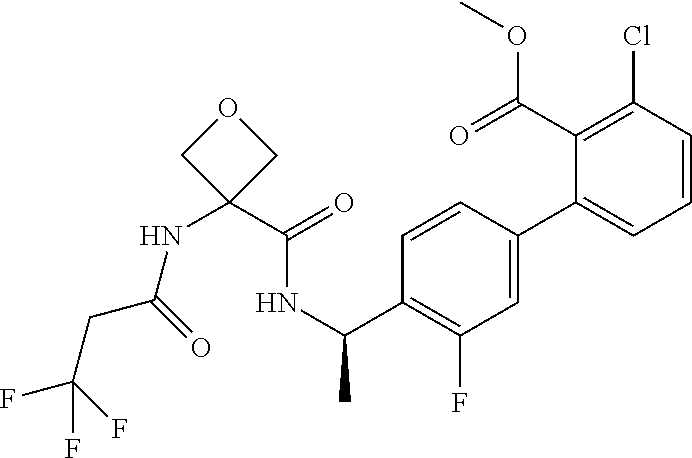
C(NC1(C(=O)NC(C)C2=C(F)C=C(C3=CC=CC(Cl)=C3C(=O)OC)C=C2)COC1)(CC(F)(F)F)=O
